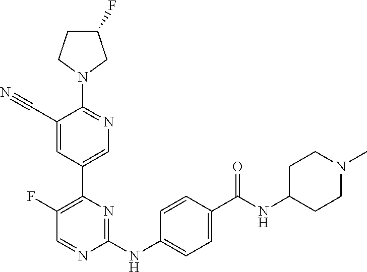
C1(F)CCN(C2=NC=C(C3=C(F)C=NC(NC4=CC=C(C(NC5CCN(C)CC5)=O)C=C4)=N3)C=C2C#N)C1
